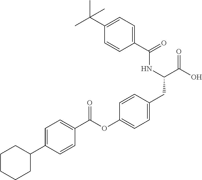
C1=C(C2CCCCC2)C=CC(C(OC2=CC=C(CC(C(O)=O)NC(C3=CC=C(C(C)(C)C)C=C3)=O)C=C2)=O)=C1
